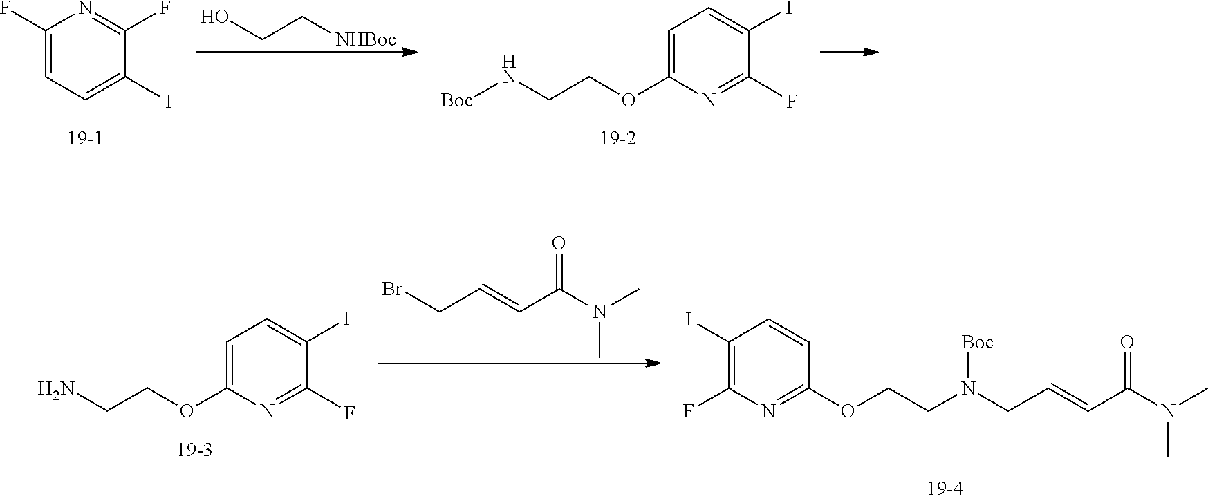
C1=C(F)N=C(F)C(I)=C1.OCC[NHBoc].C1(OCCN[Boc])=CC=C(I)C(F)=N1.C1=CC(OCCN(CC=CC(N(C)C)=O)[Boc])=NC(F)=C1I.C1(OCCN)=CC=C(I)C(F)=N1.BrCC=CC(N(C)C)=O
